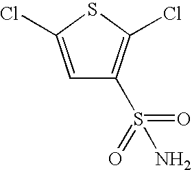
C1=C(Cl)SC(Cl)=C1S(=O)(=O)N
